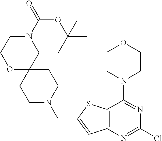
C1CN(C2=NC(Cl)=NC3=C2SC(CN2CCC4(CC2)CN(C(=O)OC(C)(C)C)CCO4)=C3)CCO1
